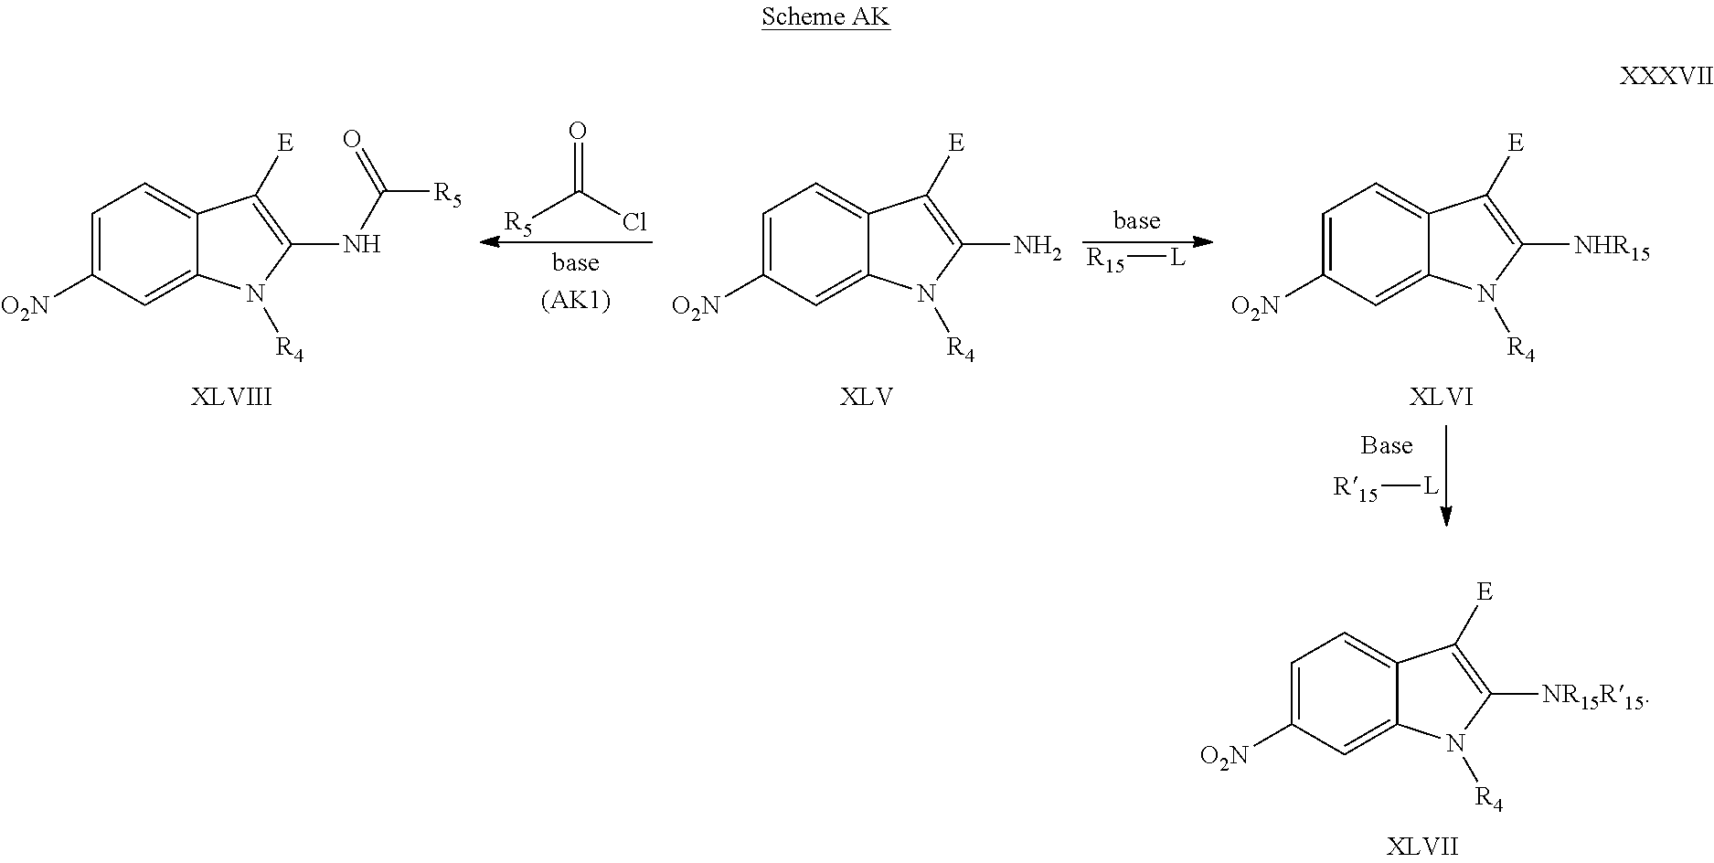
C1=C([O2N])C=C2C(=C1)C([E])=C(NC([R5])=O)N2[R4].[R5]C(Cl)=O.[(AK1)].C1=C([O2N])C=C2C(=C1)C([E])=C(N)N2[R4].[R15][L].C1=C([O2N])C=C2C(=C1)C([E])=C([NHR15])N2[R4].[R15][L].C1=C([O2N])C=C2C(=C1)C([E])=C([NR15R15])N2[R4]
